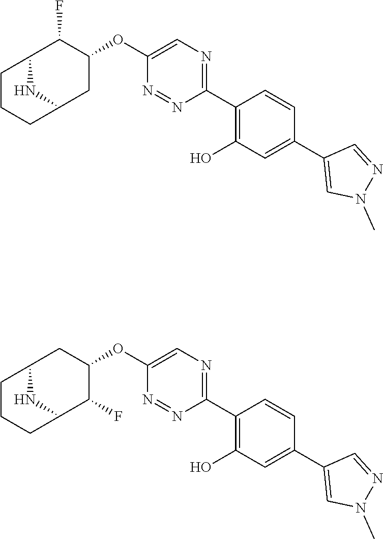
C1(C2=NC=C(OC3C(F)C4NC(C3)CCC4)N=N2)=C(O)C=C(C2=CN(C)N=C2)C=C1.C1(C2=NC=C(OC3CC4NC(C3F)CCC4)N=N2)=C(O)C=C(C2=CN(C)N=C2)C=C1
